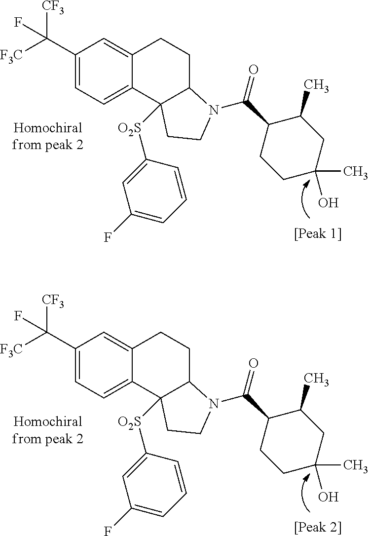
C1(C([F3C])([CF3])F)=CC=C2C(=C1)CCC1C2([O2S]C2=CC(F)=CC=C2)CCN1C(=O)C1CCC(O)(C)CC1C.C1(C([F3C])([CF3])F)=CC=C2C(=C1)CCC1C2([O2S]C2=CC(F)=CC=C2)CCN1C(=O)C1CCC(O)(C)CC1C
